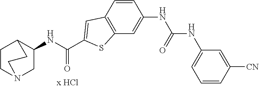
C1(NC(C2=CC3=C(C=C(NC(NC4=CC=CC([CN])=C4)=O)C=C3)S2)=O)CN2CCC1CC2
